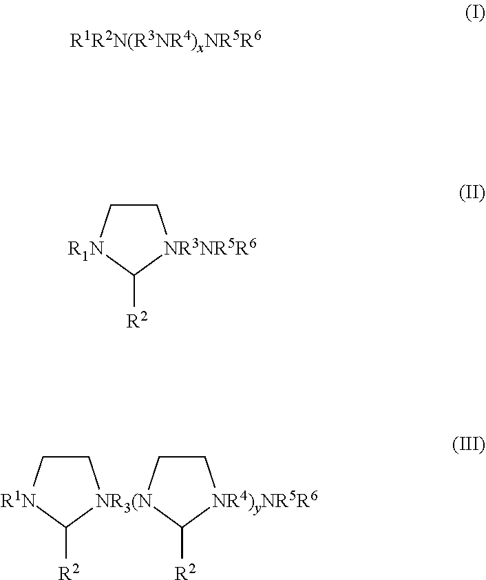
C1C[R1N]C([R2])[NR3]1.C1C[(N]C([R2])[NR4)yNR5R6]1.C1C[R1N]C([R2])[NR3NR5R6]1
